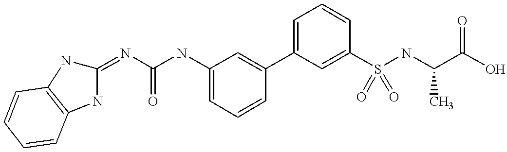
N(C(NC1=CC=CC(C2=CC=CC(S(NC(C(O)=O)C)(=O)=O)=C2)=C1)=O)=C1NC2=C(N1)C=CC=C2
